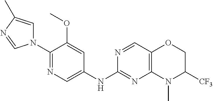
C1(N2C=C(C)N=C2)=NC=C(NC2=NC3=C(C=N2)OCC([CF3])N3C)C=C1OC
